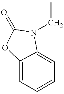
C1=C2OC(=O)N(CC)C2=CC=C1
